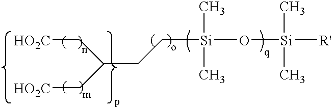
C(C[Si](C)(C)O[Si](C)(C)[R'])C(C[HO2C])C[HO2C]
